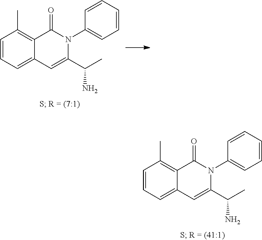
C1=CC=C2C(=C1C)C(=O)N(C1=CC=CC=C1)C(C(N)C)=C2.C1=CC=C2C(=C1C)C(=O)N(C1=CC=CC=C1)C(C(N)C)=C2
